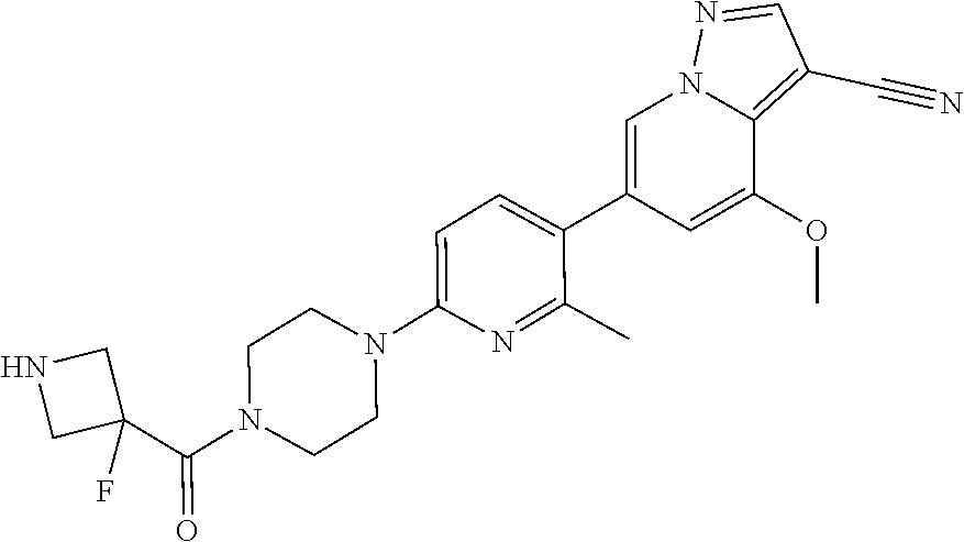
C1(C2=CC=C(N3CCN(C(C4(F)CNC4)=O)CC3)N=C2C)=CN2C(=C(C#N)C=N2)C(OC)=C1
